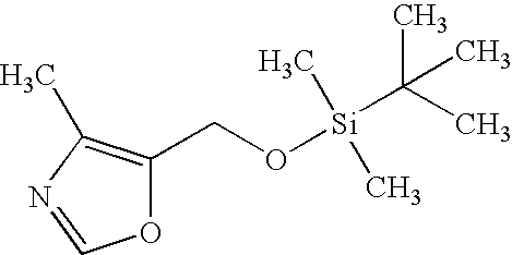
O1C(CO[Si](C(C)(C)C)(C)C)=C(C)N=C1
